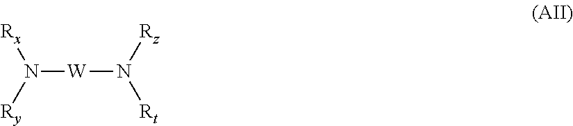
[W](N([Ry])[Rx])N([Rt])[Rz]
